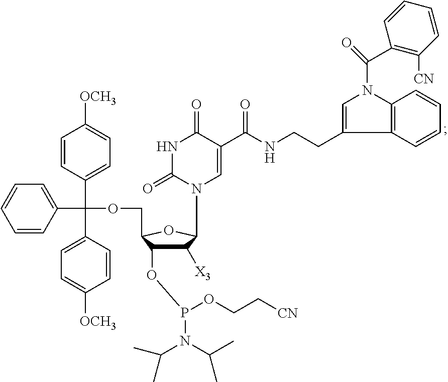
C1([X3])C(OP(N(C(C)C)C(C)C)OCC[CN])C(COC(C2=CC=CC=C2)(C2=CC=C([OCH3])C=C2)C2=CC=C([OCH3])C=C2)OC1N1C=C(C(NCCC2=CN(C(=O)C3=C([CN])C=CC=C3)C3=C2C=CC=C3)=O)C(=O)NC1=O
